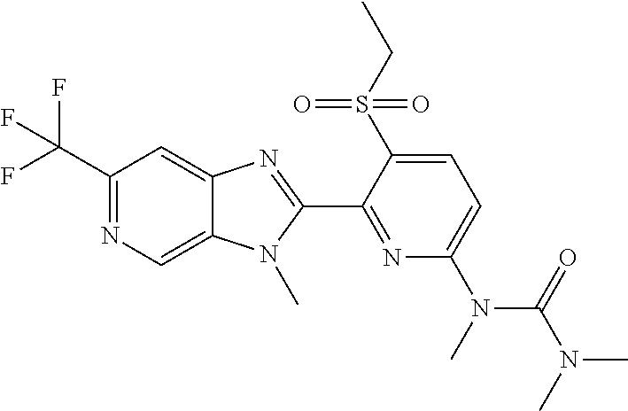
C1(C(F)(F)F)=NC=C2C(=C1)N=C(C1=NC(N(C(N(C)C)=O)C)=CC=C1S(CC)(=O)=O)N2C
